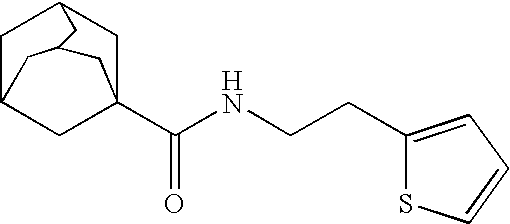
C1C2CC3(C(NCCC4=CC=CS4)=O)CC1CC(C2)C3
